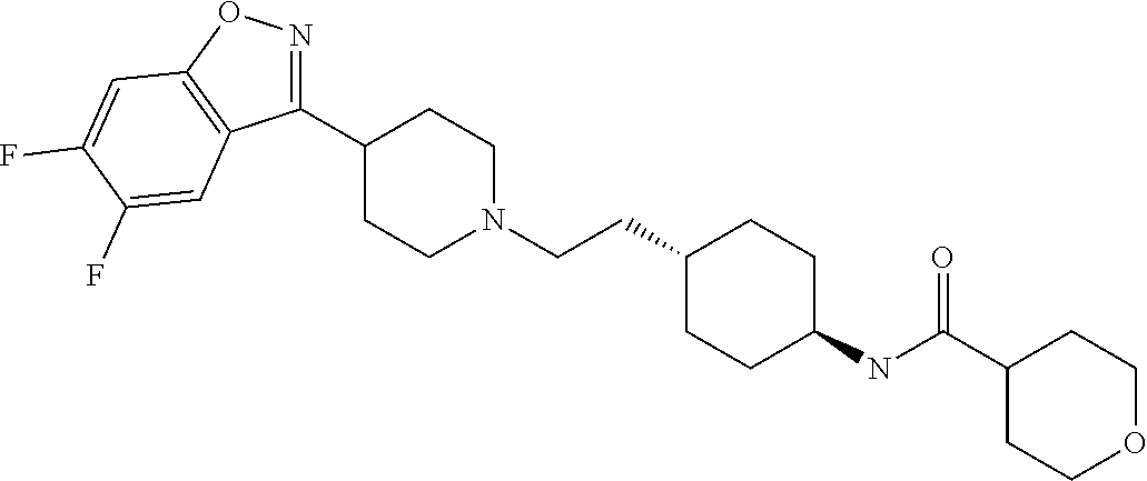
C1(C2=NOC3=C2C=C(F)C(F)=C3)CCN(CCC2CCC(NC(C3CCOCC3)=O)CC2)CC1
